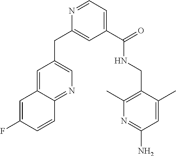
N1=CC=C(C(NCC2=C(C)N=C(N)C=C2C)=O)C=C1CC1=CN=C2C(=C1)C=C(F)C=C2
